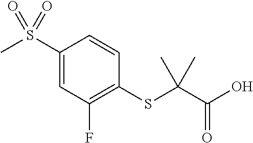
C1(S(C)(=O)=O)=CC(F)=C(SC(C(O)=O)(C)C)C=C1
